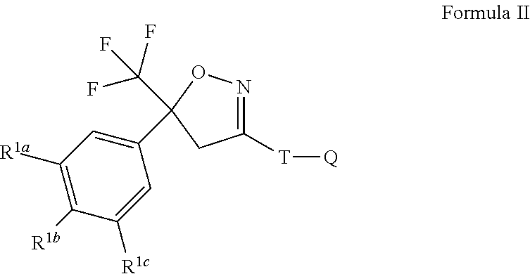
C1([T][Q])=NOC(C(F)(F)F)(C2=CC([R1a])=C([R1b])C([R1c])=C2)C1
